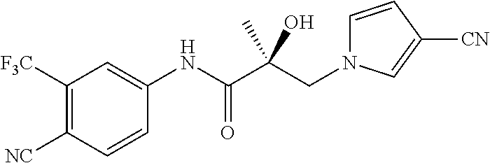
C(C(C(NC1=CC([F3C])=C([NC])C=C1)=O)(O)C)N1C=CC([CN])=C1
